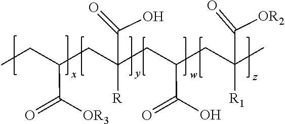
CCC(CC(CC(CC(C)([R1])C([OR2])=O)C(=O)O)([R])C(O)=O)C(=O)[OR3]
